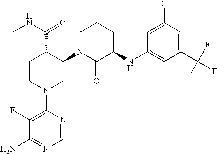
C1CN(C2=C(F)C(N)=NC=N2)CC(N2C(=O)C(NC3=CC(C(F)(F)F)=CC(Cl)=C3)CCC2)C1C(NC)=O
